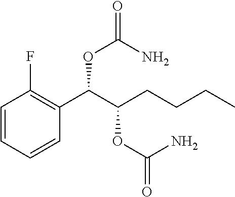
C1=CC=CC(C(C(CCCC)OC(=O)N)OC(=O)N)=C1F
